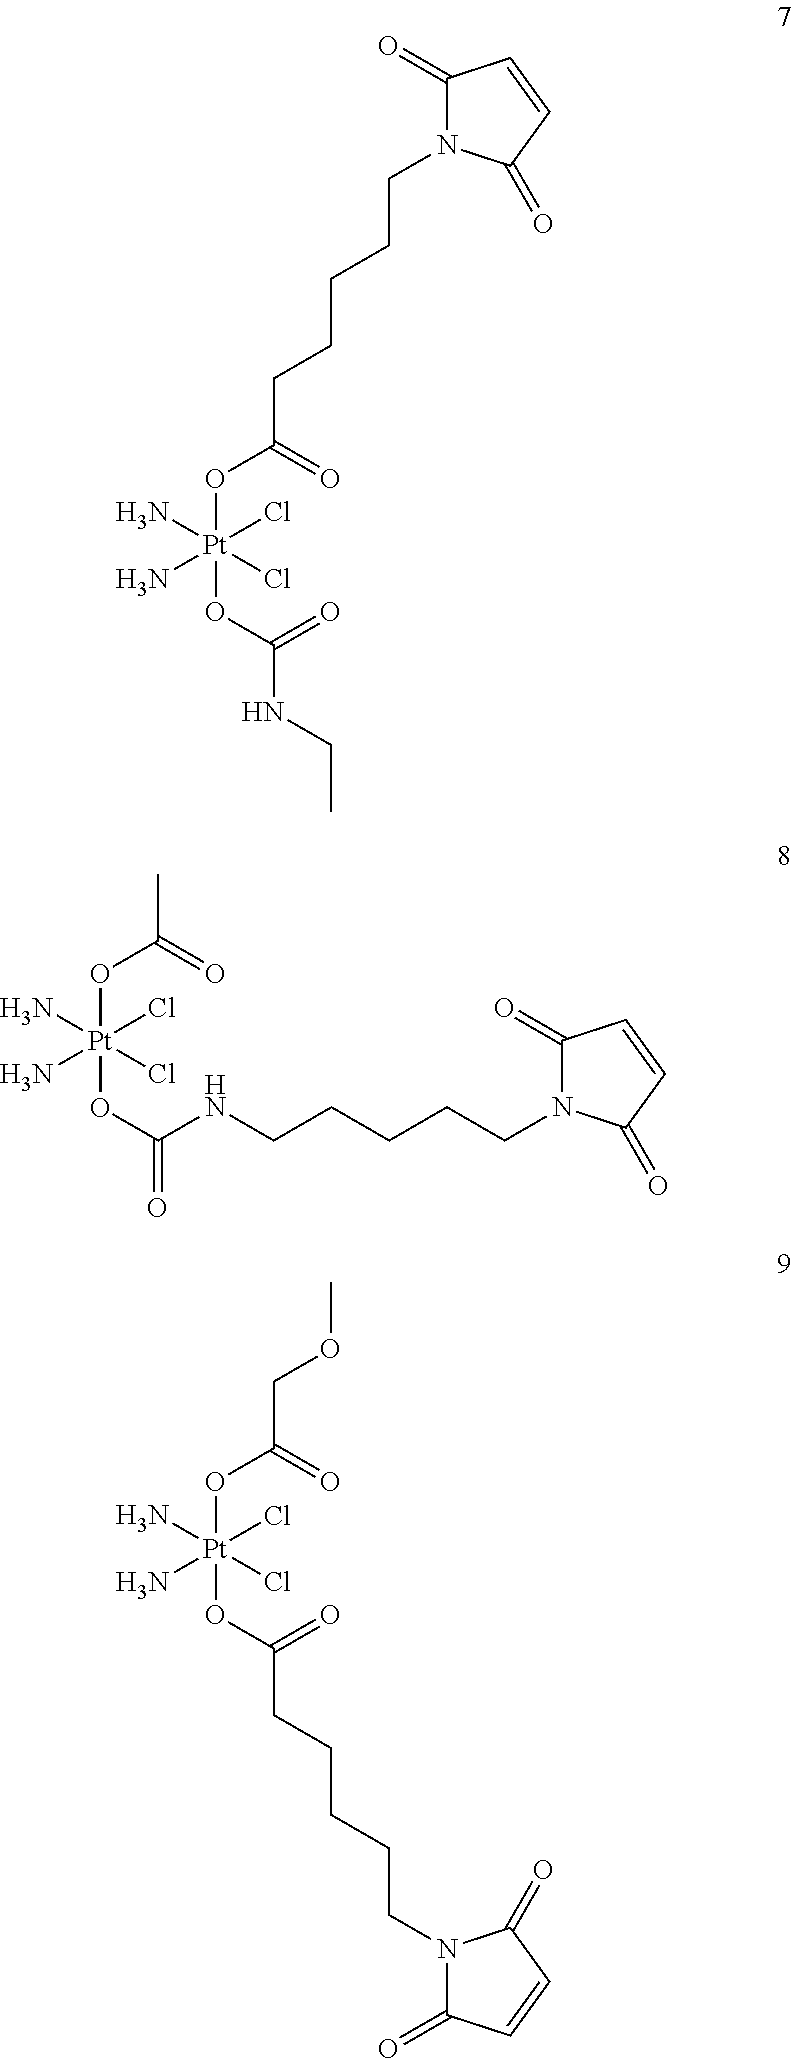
C1(=O)N(CCCCCC(O[Pt](N)(N)(Cl)(Cl)OC(=O)NCC)=O)C(=O)C=C1.CC(O[Pt](N)(N)(Cl)(Cl)OC(NCCCCCN1C(=O)C=CC1=O)=O)=O.COCC(O[Pt](N)(N)(Cl)(Cl)OC(=O)CCCCCN1C(=O)C=CC1=O)=O
